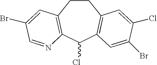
C1CC2=C(C(Cl)C3=C1C=C(Cl)C(Br)=C3)N=CC(Br)=C2
